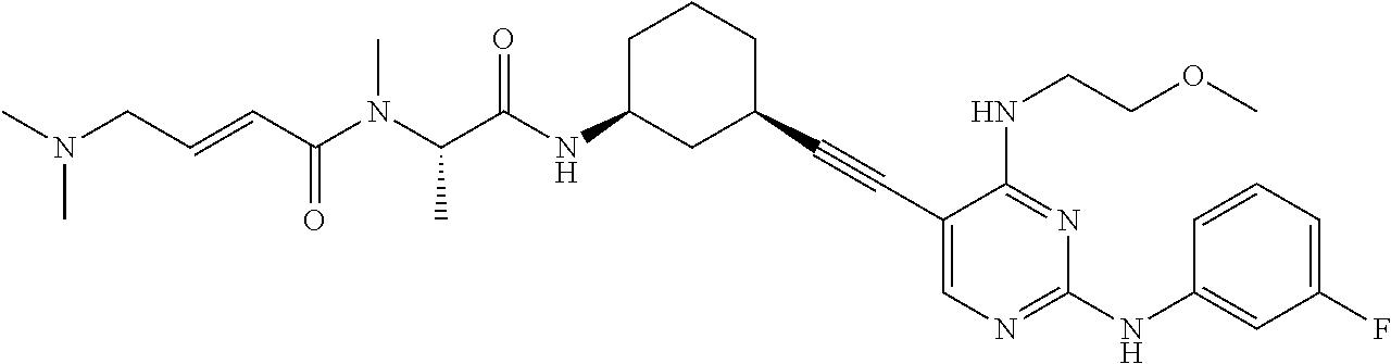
CN(CC=CC(N(C(C(NC1CC(C#CC2=CN=C(NC3=CC(F)=CC=C3)N=C2NCCOC)CCC1)=O)C)C)=O)C
